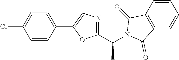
C1(C(C)N2C(=O)C3=C(C=CC=C3)C2=O)=NC=C(C2=CC=C(Cl)C=C2)O1
